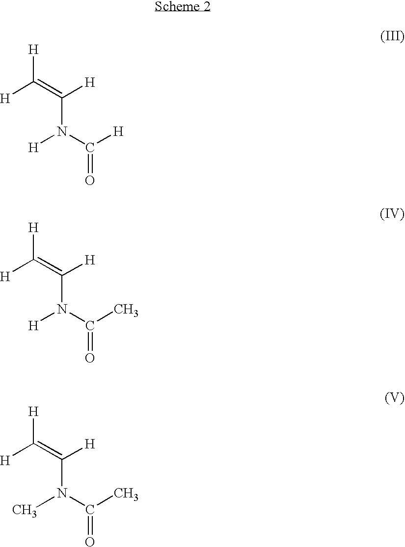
[H]C(=C([H])N(C(C)=O)[H])[H].[H]C(=C([H])N(C([H])=O)[H])[H].[H]C(=C([H])N(C(C)=O)C)[H]
